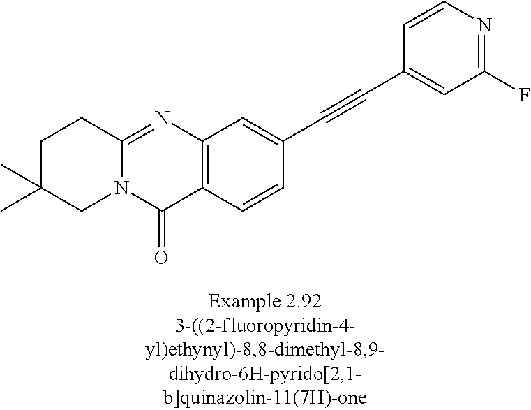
C1C(C)(C)CN2C(=NC3=C(C2=O)C=CC(C#CC2=CC(F)=NC=C2)=C3)C1
